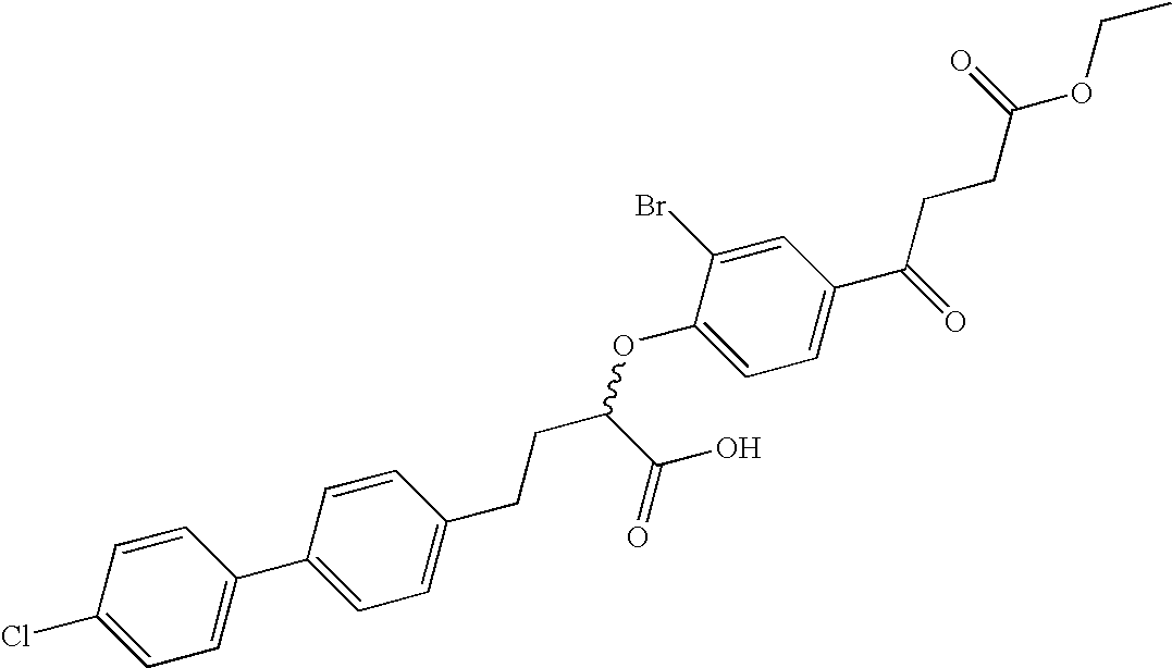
C1=CC(Cl)=CC=C1C1=CC=C(CCC(OC2=CC=C(C(CCC(OCC)=O)=O)C=C2Br)C(O)=O)C=C1
